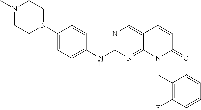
N1(C2=CC=C(NC3=NC=C4C(=N3)N(CC3=C(F)C=CC=C3)C(=O)C=C4)C=C2)CCN(C)CC1
